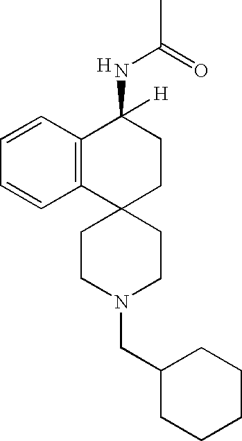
C1=CC=CC2=C1C(NC(C)=O)([H])CCC21CCN(CC2CCCCC2)CC1.[H]
